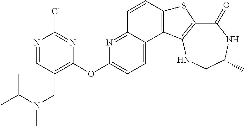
C1(=O)C2=C(NCC(C)N1)C1=C(S2)C=CC2=NC(OC3=C(CN(C)C(C)C)C=NC(Cl)=N3)=CC=C12
